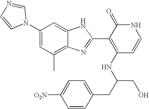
C1(C)=C2C(=CC(N3C=NC=C3)=C1)NC(C1=C(NC(CO)CC3=CC=C([O2N])C=C3)C=CNC1=O)=N2
